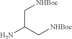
C(C(C[NHBoc])N)[NHBoc]
